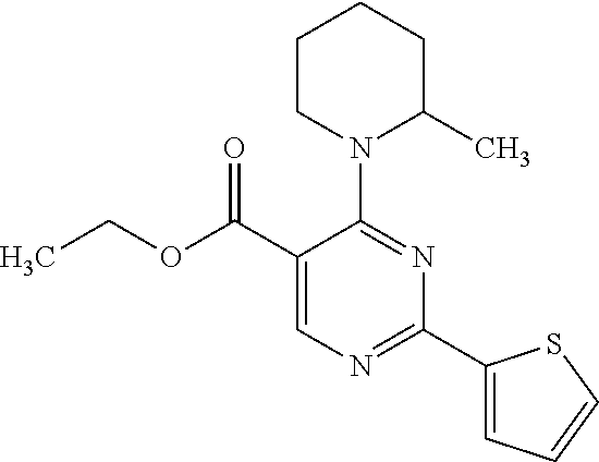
CCOC(C1=CN=C(C2=CC=CS2)N=C1N1C(C)CCCC1)=O
